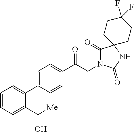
C1(C(CN2C(=O)C3(NC2=O)CCC(F)(F)CC3)=O)=CC=C(C2=CC=CC=C2C([Me])O)C=C1
